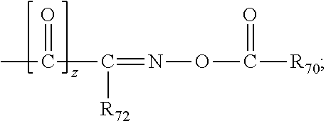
C(C)(C(=NOC([R70])=O)[R72])=O
